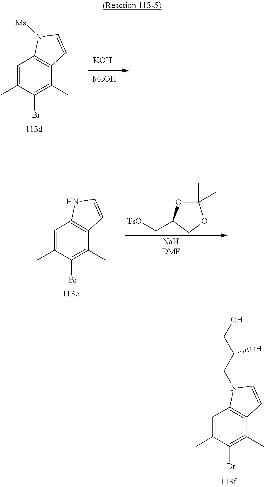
C1=C(C)C(Br)=C(C)C2=C1N(CC(CO)O)C=C2.[KOH].C1=C(C)C(Br)=C(C)C2=C1N([Ms])C=C2.[MeOH].C1=C(C)C(Br)=C(C)C2=C1NC=C2.[NaHDMF].C([TsO])C1OC(C)(C)OC1
